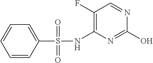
C1(F)=C(NS(C2=CC=CC=C2)(=O)=O)N=C(O)N=C1
